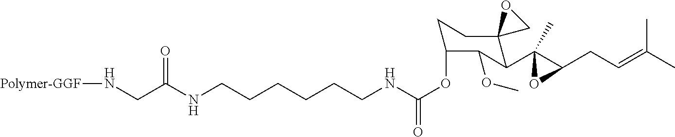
C(CCNC(OC1CCC2(C(C3(C)C(CC=C(C)C)O3)C1OC)CO2)=O)CCCNC(CN[Polymer-GGF])=O
